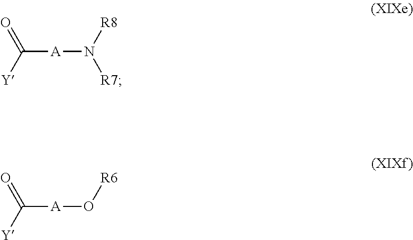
C([A]N([R8])[R7])(=O)[Y].C([A]O[R6])(=O)[Y]
